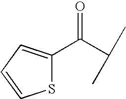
C(C(C)C)(C1=CC=CS1)=O
